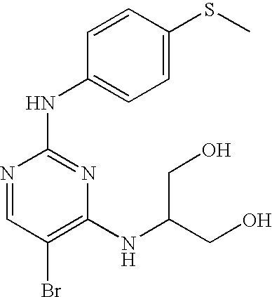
N1=CC(Br)=C(NC(CO)CO)N=C1NC1=CC=C(SC)C=C1
